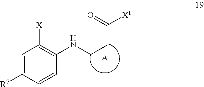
C1=C([R7])C=CC(NCCC(=O)[X1])=C1[X].[A]
